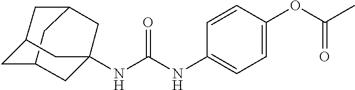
N(C(NC1=CC=C(OC(C)=O)C=C1)=O)C12CC3CC(CC(C1)C3)C2
